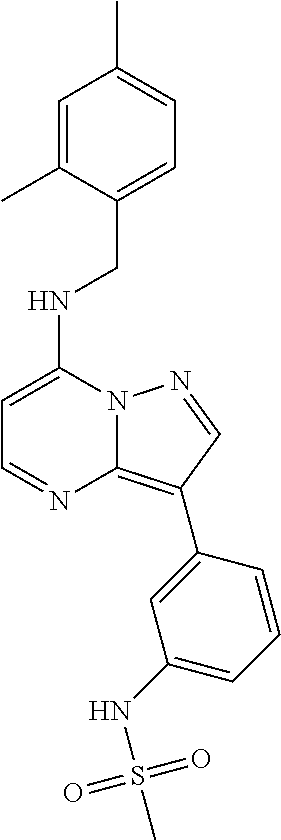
C1=NC2=C(C3=CC(NS(C)(=O)=O)=CC=C3)C=NN2C(NCC2=CC=C(C)C=C2C)=C1
